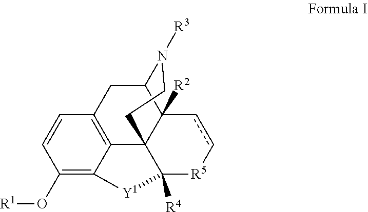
C1=CC2=C3C(=C1O[R1])[Y1]C1([R4])C34C([R2])(C(C2)N([R3])CC4)cc[R5]1
